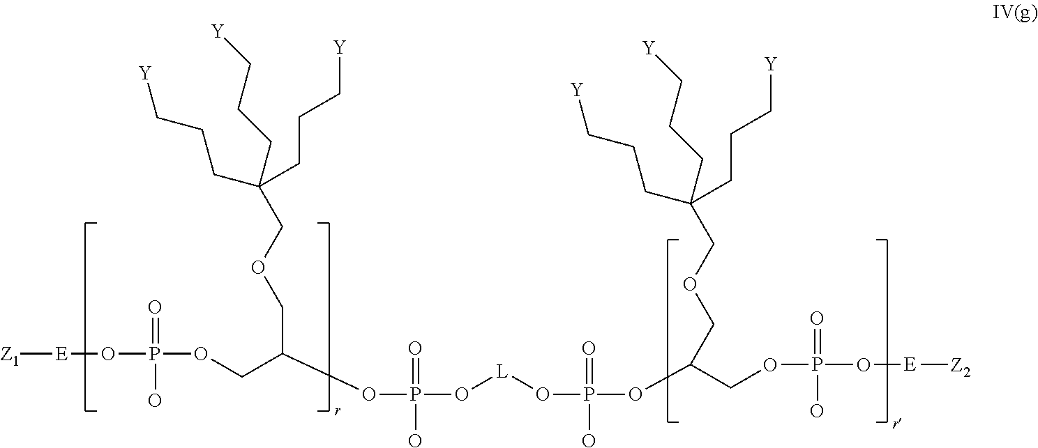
O(P(=O)(O)OCC(OP(=O)(O)O[L]OP(=O)(O)OC(COP(=O)(O)O[E][Z2])COCC(CCC[Y])(CCC[Y])CCC[Y])COCC(CCC[Y])(CCC[Y])CCC[Y])[E][Z1]
